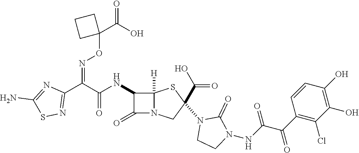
C(=O)(NC1C(=O)N2C1([H])SC(N1CCN(NC(C(C3=C(Cl)C(O)=C(O)C=C3)=O)=O)C1=O)(C(O)=O)C2)C(C1=NSC(N)=N1)=NOC1(C(O)=O)CCC1
